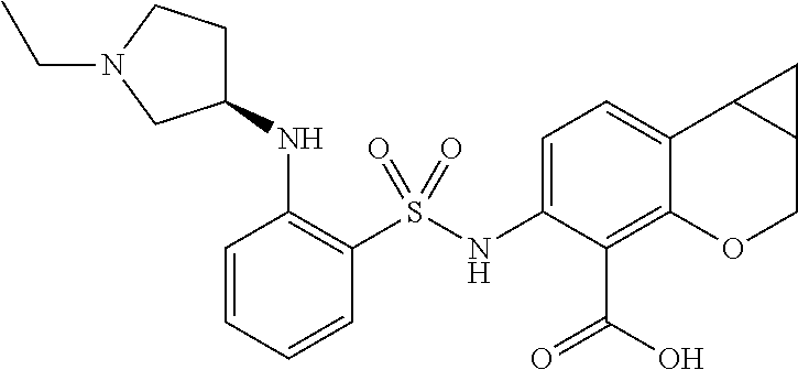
C1=CC=CC(S(NC2=CC=C3C(=C2C(O)=O)OCC2C3C2)(=O)=O)=C1NC1CCN(CC)C1
